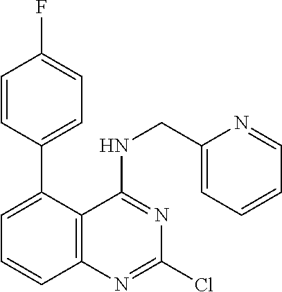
C1=CC(F)=CC=C1C1=CC=CC2=C1C(NCC1=CC=CC=N1)=NC(Cl)=N2
